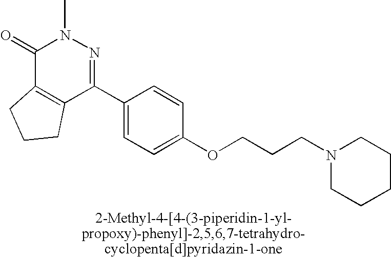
C1(=O)C2=C(C(C3=CC=C(OCCCN4CCCCC4)C=C3)=NN1C)CCC2
